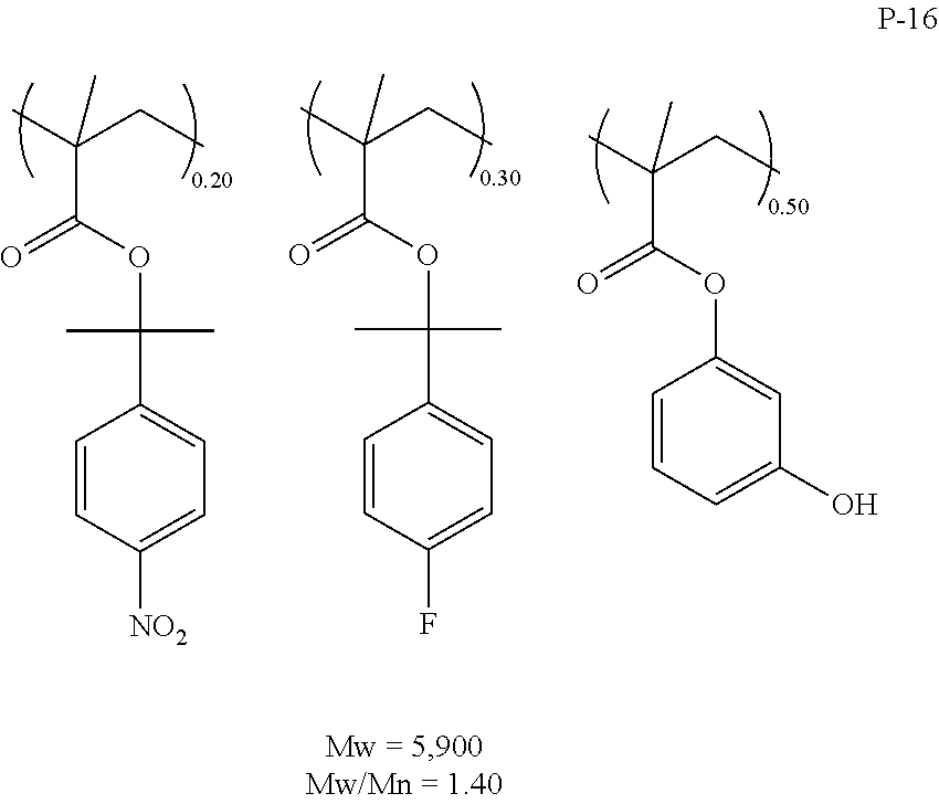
O(C(C(C)(C)CC)=O)C1=CC(O)=CC=C1.C1=CC([NO2])=CC=C1C(C)(C)OC(C(C)(C)CC)=O.C1=CC(F)=CC=C1C(C)(C)OC(C(C)(C)CC)=O
